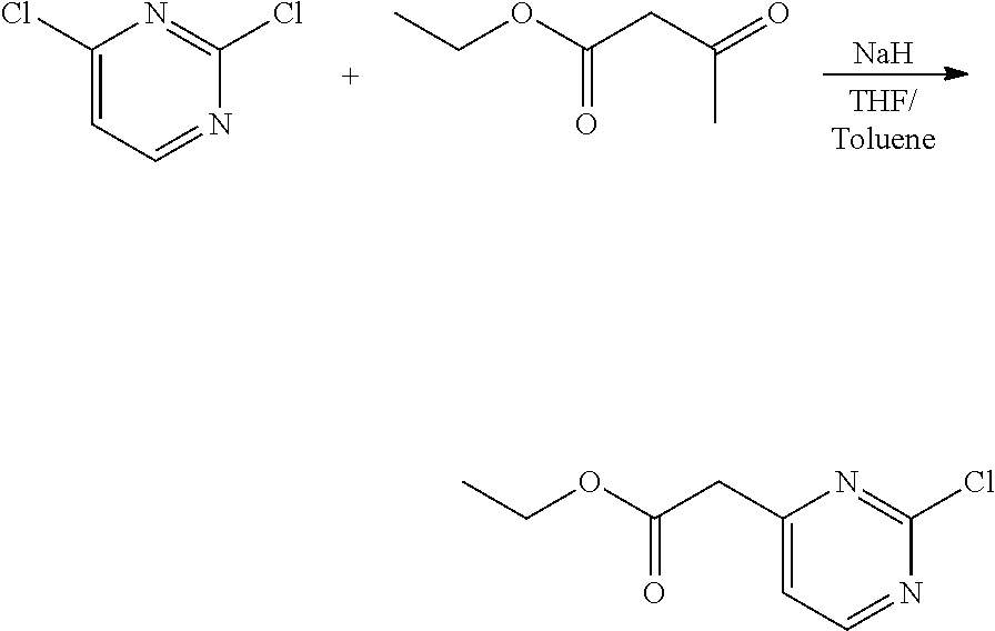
C1(Cl)=CC=NC(Cl)=N1.C(CC(C)=O)(OCC)=O.[Na].C(CC1=CC=NC(Cl)=N1)(OCC)=O
